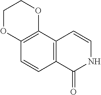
C1OC2=C(OC1)C1=C(C=C2)C(=O)NC=C1
